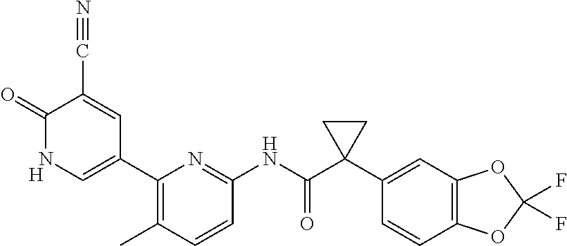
C1(C2=CNC(=O)C(C#N)=C2)=C(C)C=CC(NC(C2(C3=CC4=C(C=C3)OC(F)(F)O4)CC2)=O)=N1.[H]
